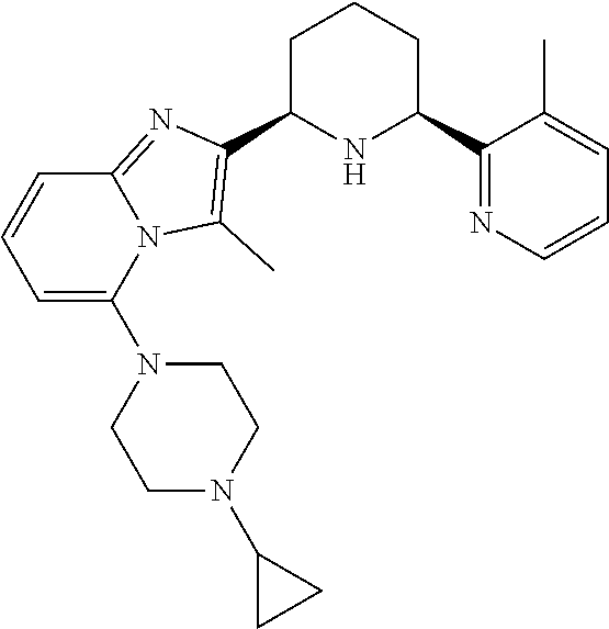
C1C(C2=C(C)N3C(=N2)C=CC=C3N2CCN(C3CC3)CC2)NC(C2=NC=CC=C2C)CC1
